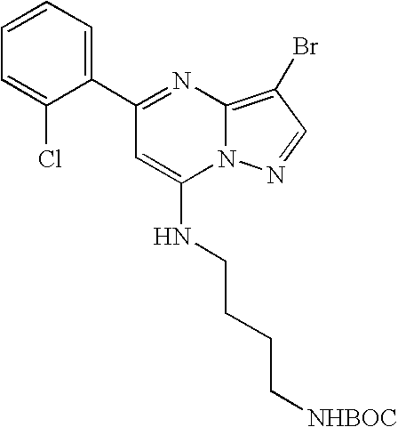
C1=CC=C(C2=NC3=C(Br)C=NN3C(NCCCC[NHBOC])=C2)C(Cl)=C1
